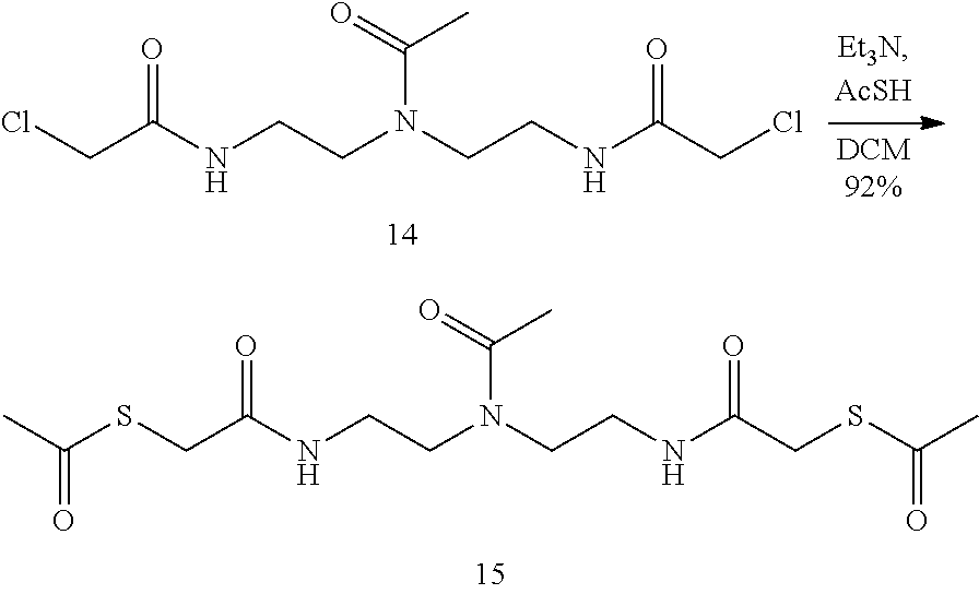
S(CC(NCCN(CCNC(CSC(C)=O)=O)C(=O)C)=O)C(C)=O.ClCC(NCCN(CCNC(CCl)=O)C(=O)C)=O
